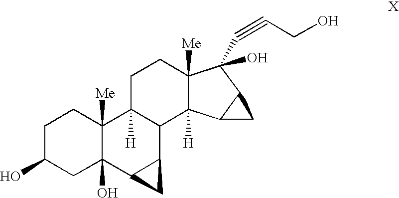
C1C(O)CC2(O)C([Me])(C1)C1([H])C(C3C2C3)C2([H])C([Me])(CC1)C(C#CCO)(O)C1C2C1
